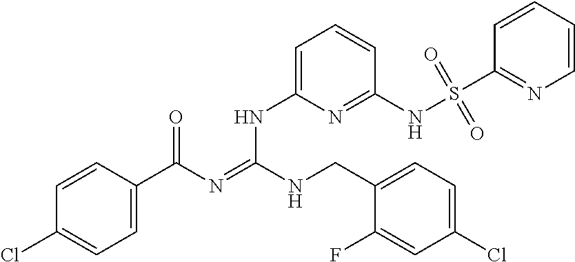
C1=CC(C(N=C(NCC2=CC=C(Cl)C=C2F)NC2=CC=CC(NS(C3=NC=CC=C3)(=O)=O)=N2)=O)=CC=C1Cl
